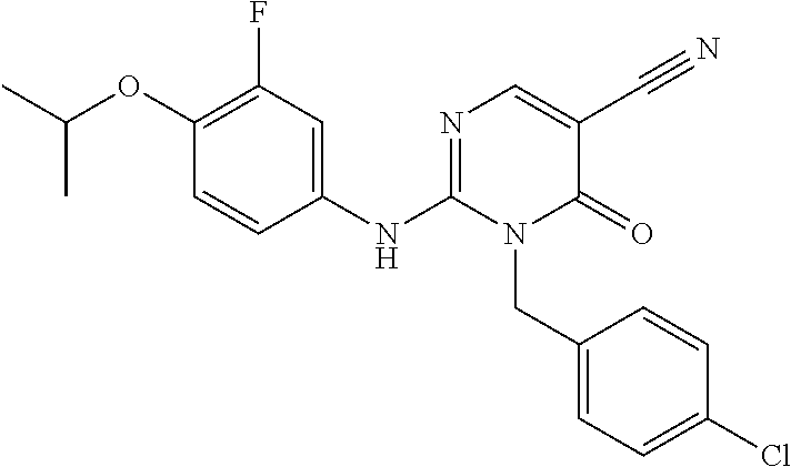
C1(OC(C)C)=C(F)C=C(NC2=NC=C(C#N)C(=O)N2CC2=CC=C(Cl)C=C2)C=C1
